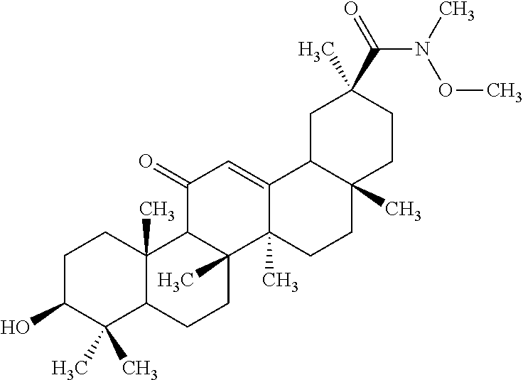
C1C(O)C(C)(C)C2C(C)(C1)C1C(C)(CC2)C2(C)C(=CC1=O)C1C(C)(CC2)CCC(C(N(C)OC)=O)(C)C1
